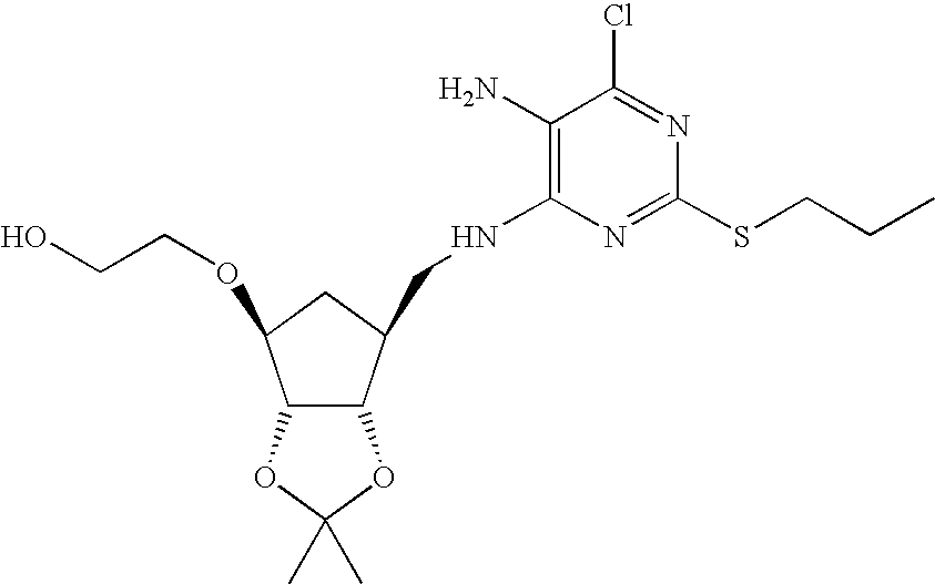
C1(N)=C(NCC2C3C(C(OCCO)C2)OC(C)(C)O3)N=C(SCCC)N=C1Cl
